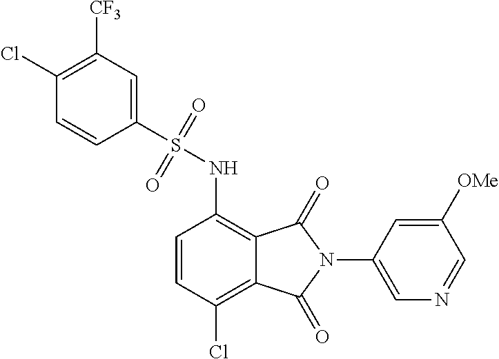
C1=CC(Cl)=C2C(=C1NS(C1=CC([CF3])=C(Cl)C=C1)(=O)=O)C(=O)N(C1=CN=CC([OMe])=C1)C2=O
